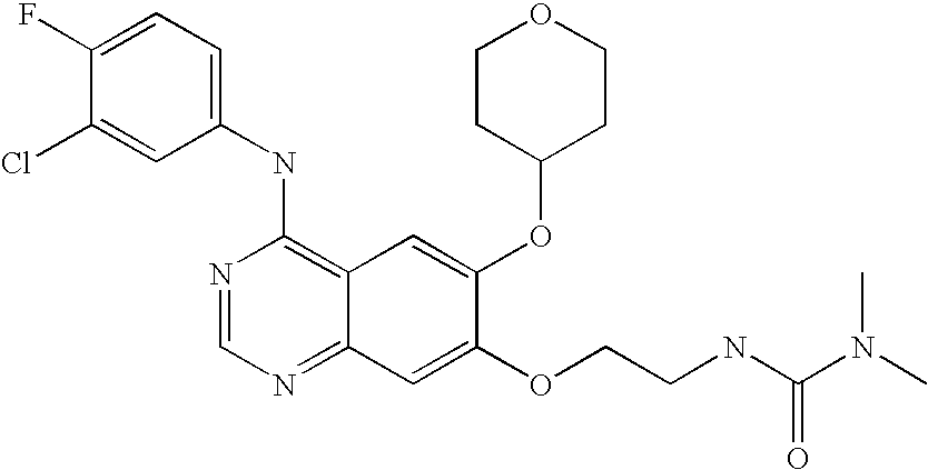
C1=C(Cl)C(F)=CC=C1NC1=C2C(=NC=N1)C=C(OCCNC(N(C)C)=O)C(OC1CCOCC1)=C2
